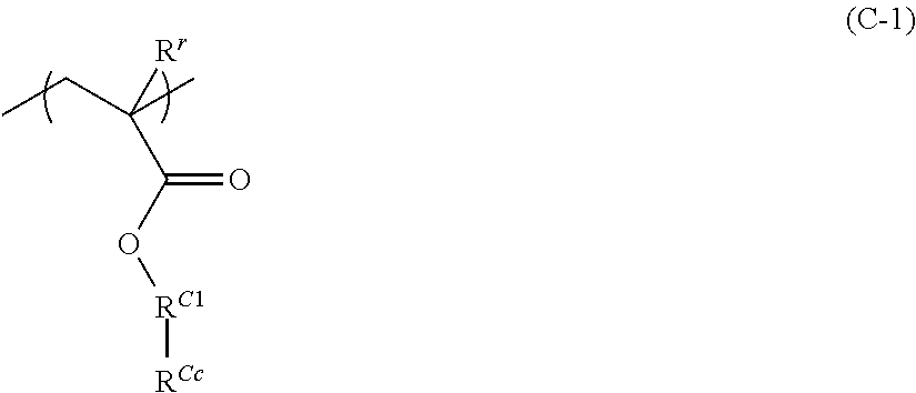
CCC(C)([Rr])C(O[RC1][RCc])=O
